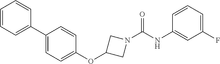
C1=CC=C(C2=CC=C(OC3CN(C(NC4=CC(F)=CC=C4)=O)C3)C=C2)C=C1
